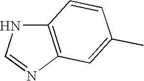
C12=C(N=CN1)C=C(C)C=C2
